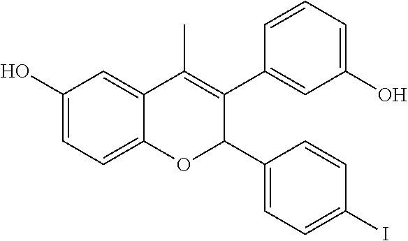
C1(O)=CC=C2C(=C1)C(C)=C(C1=CC(O)=CC=C1)C(C1=CC=C(I)C=C1)O2
